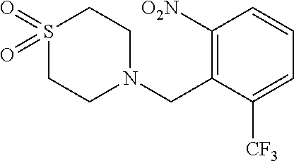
C1([O2N])=C(CN2CCS(=O)(=O)CC2)C([CF3])=CC=C1
